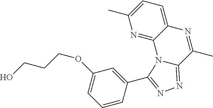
N1=C2C(=CC=C1C)N=C(C)C1=NN=C(C3=CC(OCCCO)=CC=C3)N21
